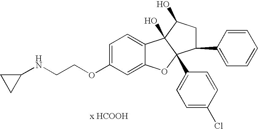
C1=C(OCCNC2CC2)C=C2C(=C1)C1(O)C(C3=CC=C(Cl)C=C3)(O2)C(C2=CC=CC=C2)CC1O
